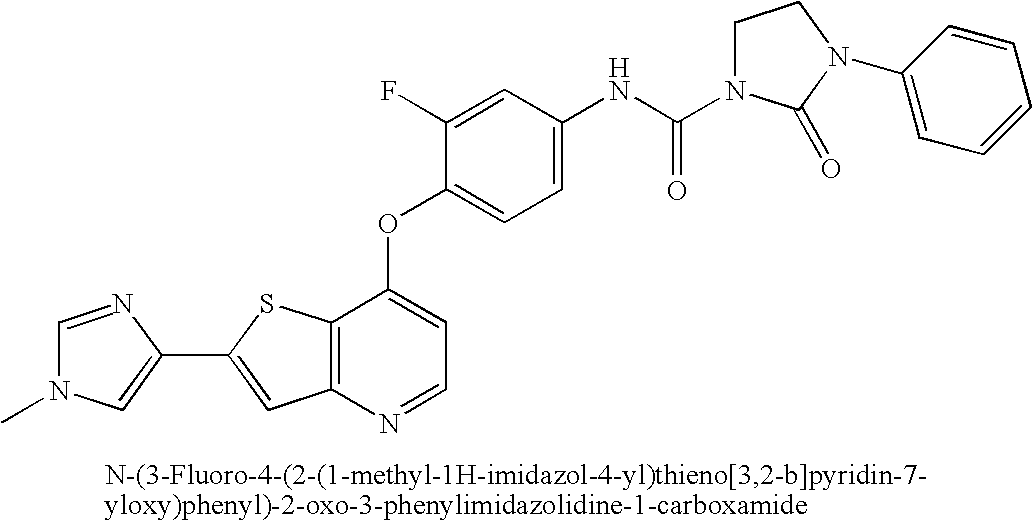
C12=C(N=CC=C1OC1=CC=C(NC(=O)N3CCN(C4=CC=CC=C4)C3=O)C=C1F)C=C(C1=CN(C)C=N1)S2
